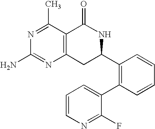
C12=C(C(C)=NC(N)=N1)C(=O)NC(C1=C(C3=CC=CN=C3F)C=CC=C1)C2
